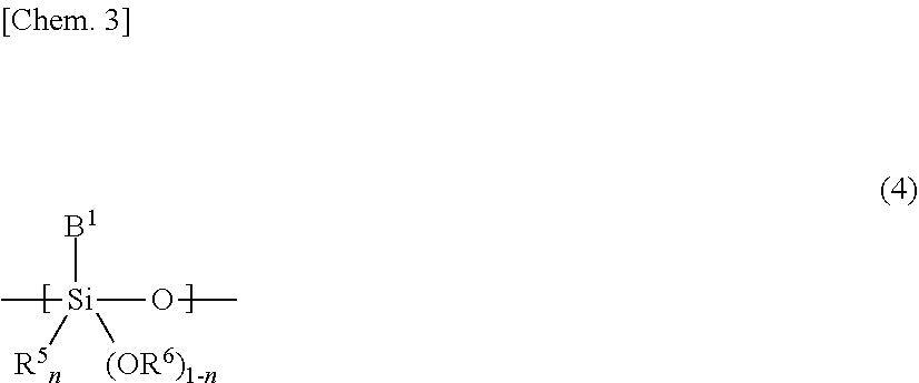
C[Si](OC)([B1])([R5n])[(OR6)1-n]
